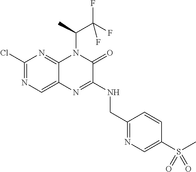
C1(Cl)=NC=C2C(=N1)N(C(C)C(F)(F)F)C(=O)C(NCC1=NC=C(S(C)(=O)=O)C=C1)=N2
